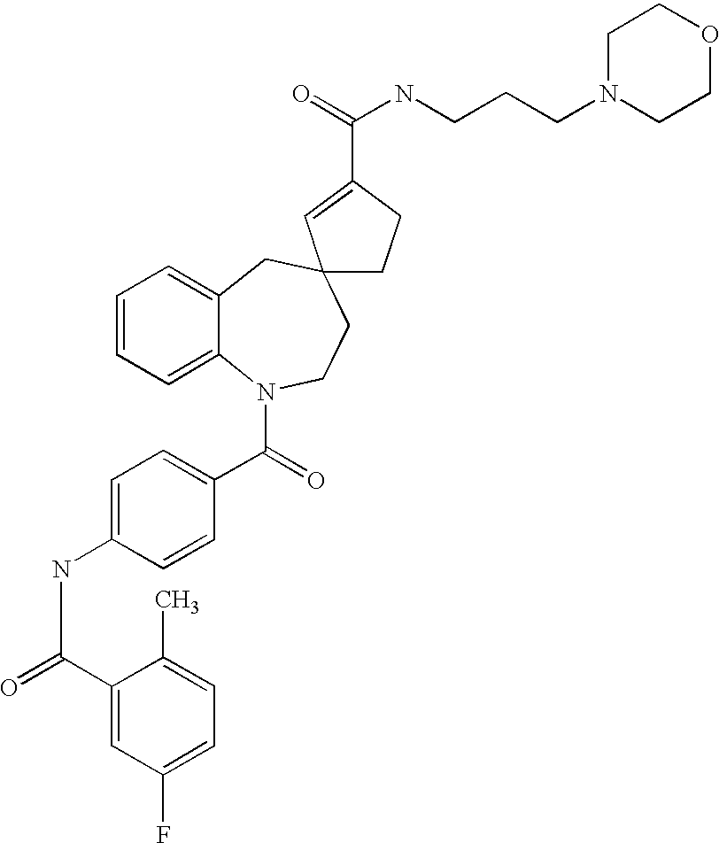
C1=CC=C2C(=C1)CC1(CCN2C(=O)C2=CC=C(NC(=O)C3=CC(F)=CC=C3C)C=C2)CCC(C(=O)NCCCN2CCOCC2)=C1
